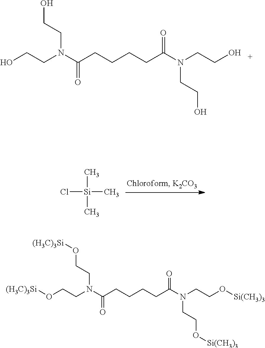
Cl[Si](C)(C)C.O(CCN(C(CCCCC(N(CCO[Si(CH3)3])CCO[Si(CH3)3])=O)=O)CCO[(H3C)3Si])[(H3C)3Si].OCCN(C(CCCCC(N(CCO)CCO)=O)=O)CCO
